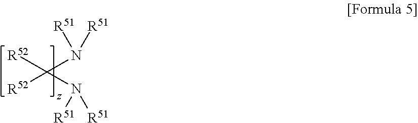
[R51]N([R51])C(N([R51])[R51])([R52])[R52]
